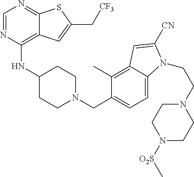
C1=NC(NC2CCN(CC3=CC=C4C(=C3C)C=C([CN])N4CCN3CCN([O2S]C)CC3)CC2)=C2C(=N1)SC(C[CF3])=C2
